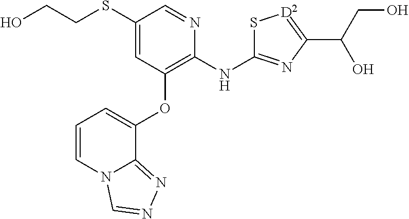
OCCSC1=CC(OC2=CC=CN3C2=NN=C3)=C(NC2=NC(C(CO)O)=[D2]S2)N=C1
